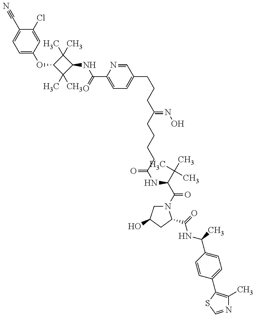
C1=C(OC2C(C)(C)C(NC(=O)C3=CC=C(CCCC(=NO)CCCCC(=O)NC(C(=O)N4CC(O)CC4C(NC(C)C4=CC=C(C5=C(C)N=CS5)C=C4)=O)C(C)(C)C)C=N3)C2(C)C)C=C(Cl)C(C#N)=C1
